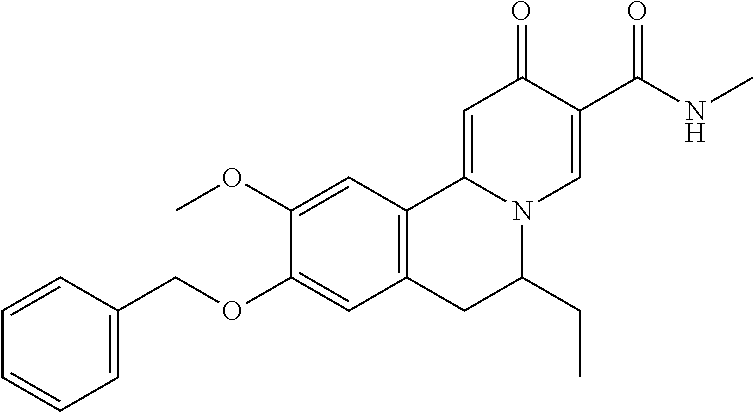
C1=C(COC2=CC3=C(C=C2OC)C2=CC(=O)C(C(NC)=O)=CN2C(CC)C3)C=CC=C1
